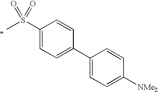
C1(S(=O)(=O)C)=CC=C(C2=CC=C([NMe2])C=C2)C=C1
